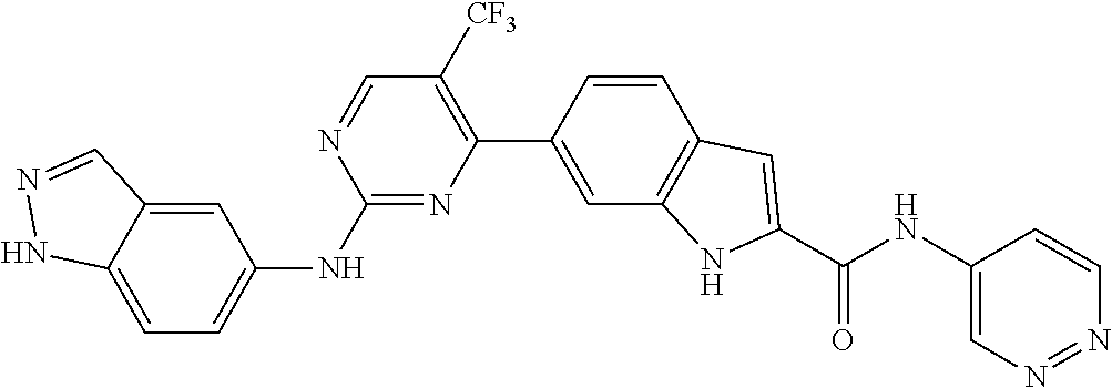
C1(C2=CC3=C(C=C2)C=C(C(NC2=CN=NC=C2)=O)N3)=C([CF3])C=NC(NC2=CC=C3C(=C2)C=NN3)=N1
